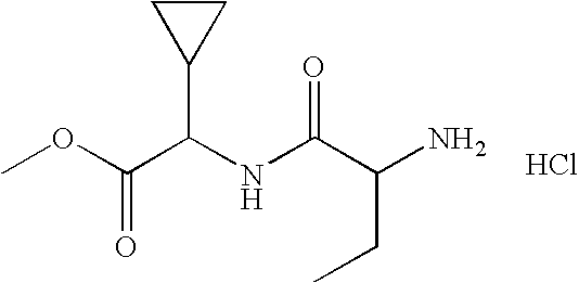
COC(C(NC(C(N)CC)=O)C1CC1)=O.Cl
